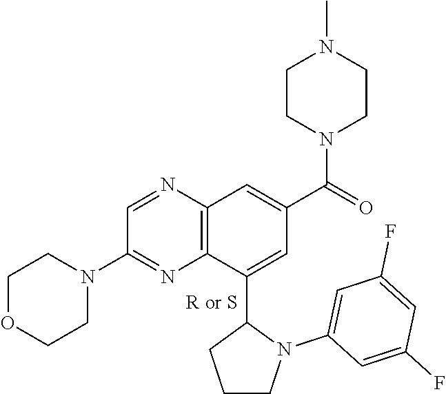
C1=NC2=C(N=C1N1CCOCC1)C(C1CCCN1C1=CC(F)=CC(F)=C1)=CC(C(=O)N1CCN(C)CC1)=C2
